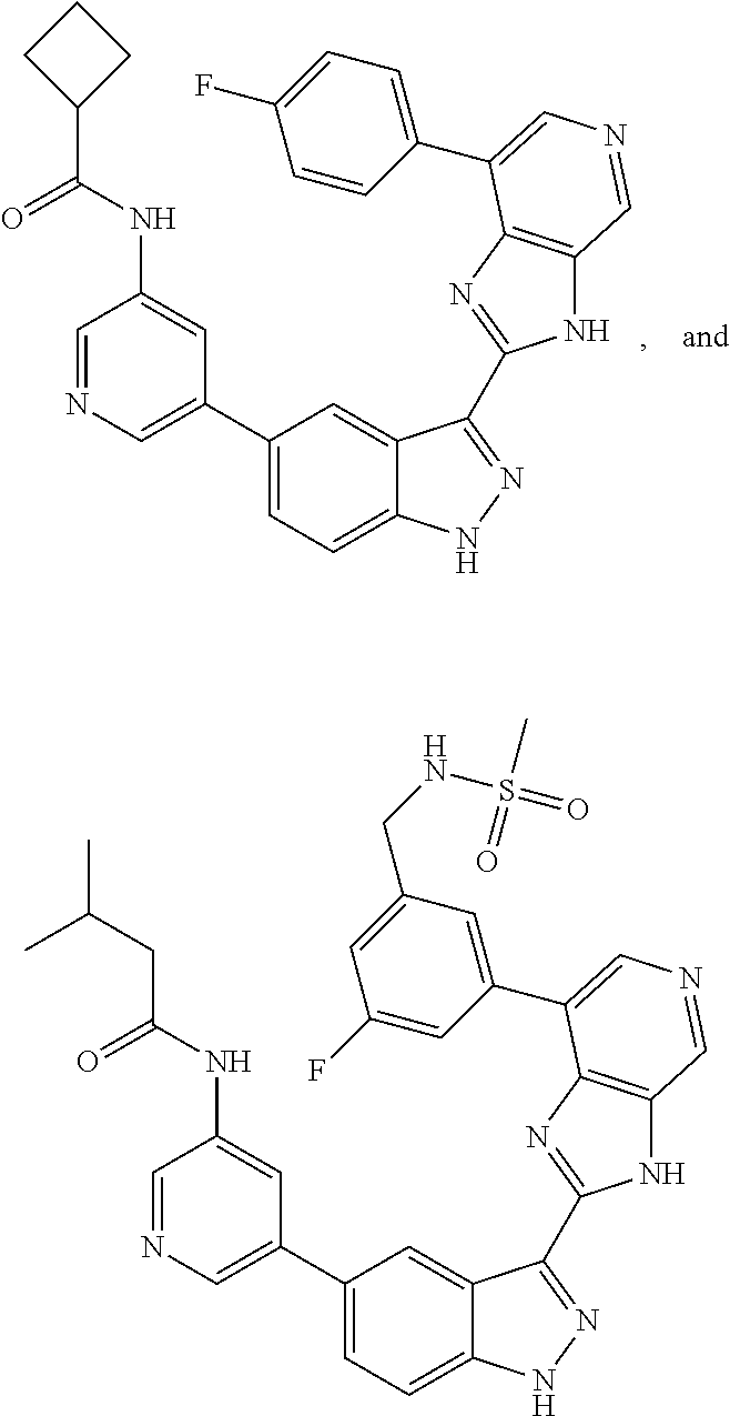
C1=NC=C(C2=CC=C3C(=C2)C(C2=NC4=C(N2)C=NC=C4C2=CC(CNS(C)(=O)=O)=CC(F)=C2)=NN3)C=C1NC(CC(C)C)=O.C1=NC=C(C2=CC=C3C(=C2)C(C2=NC4=C(N2)C=NC=C4C2=CC=C(F)C=C2)=NN3)C=C1NC(C1CCC1)=O
